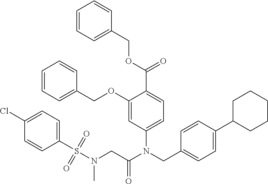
O(C(=O)C1=CC=C(N(C(CN(C)S(C2=CC=C(Cl)C=C2)(=O)=O)=O)CC2=CC=C(C3CCCCC3)C=C2)C=C1OCC1=CC=CC=C1)CC1=CC=CC=C1
